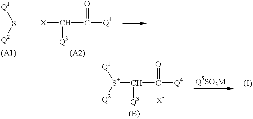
S([Q1])[Q2].[X]C([Q3])C([Q4])=O.[S+](C(C([Q4])=O)[Q3])([Q1])[Q2]
